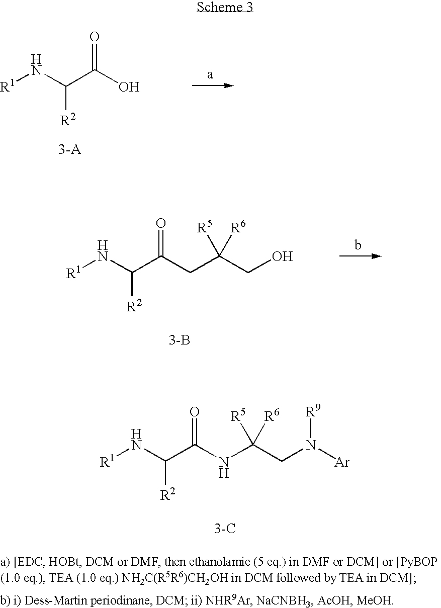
N(C(CN([Ar])[R9])([R5])[R6])C(C(N[R1])[R2])=O.[3-C].[R1]NC(C(O)=O)[R2].C(C(CO)([R5])[R6])C(C(N[R1])[R2])=O.[3-B]
